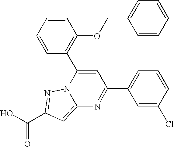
O=C(O)C1=NN2C(=C1)N=C(C1=CC=CC(Cl)=C1)C=C2C1=C(OCC2=CC=CC=C2)C=CC=C1
